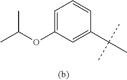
C1=C(OC(C)C)C=C(C(C)(C)C)C=C1
